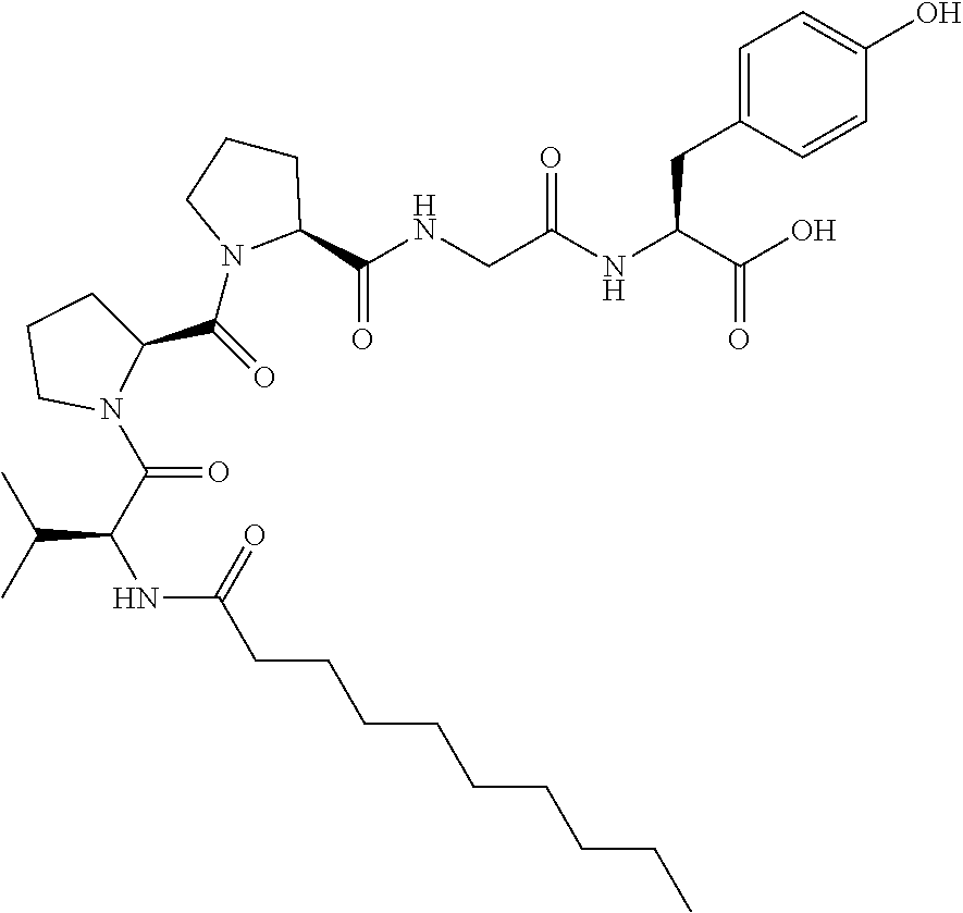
O=C(C1CCCN1C(=O)C(NC(CCCCCCCCC)=O)C(C)C)N1C(C(NCC(NC(C(O)=O)CC2=CC=C(O)C=C2)=O)=O)CCC1
